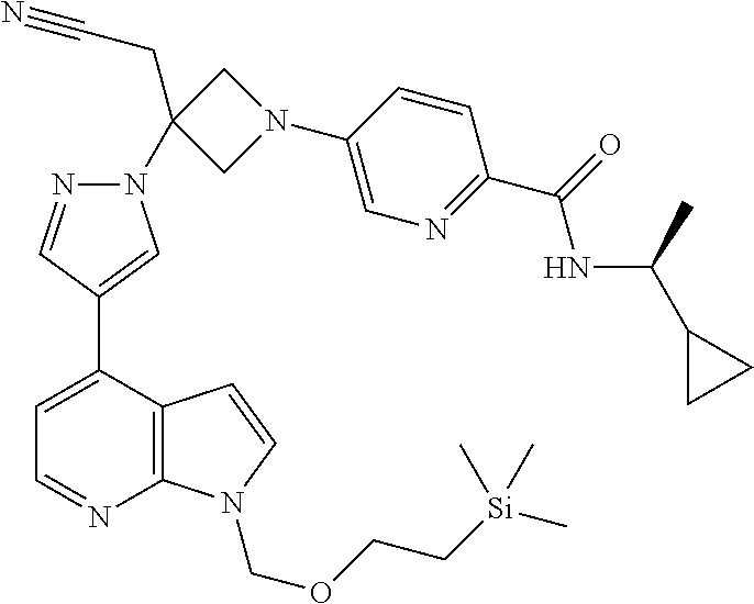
N1(C2(CC#N)CN(C3=CN=C(C(NC(C4CC4)C)=O)C=C3)C2)N=CC(C2=CC=NC3=C2C=CN3COCC[Si](C)(C)C)=C1
